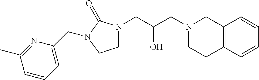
C12=C(C=CC=C1)CCN(CC(CN1CCN(CC3=CC=CC(C)=N3)C1=O)O)C2
